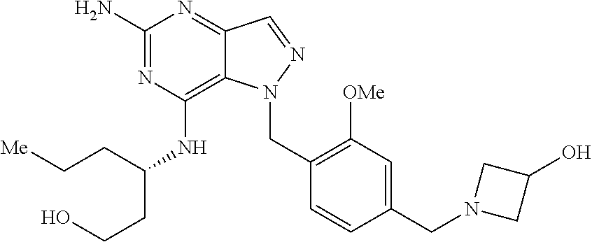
C1(N)=NC(NC(CCO)CC[Me])=C2C(=N1)C=NN2CC1=C([OMe])C=C(CN2CC(O)C2)C=C1
